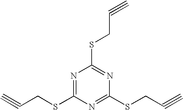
C#CCSC1=NC(SCC#C)=NC(SCC#C)=N1
